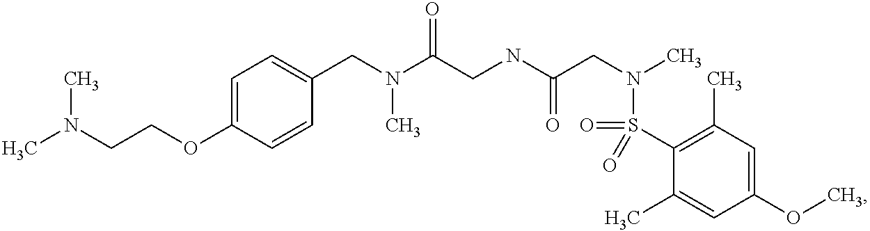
C1(CN(C(CNC(CN(C)S(=O)(C2=C(C)C=C(OC)C=C2C)=O)=O)=O)C)=CC=C(OCCN(C)C)C=C1
